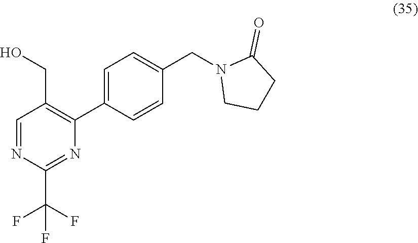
C1CN(CC2=CC=C(C3=C(CO)C=NC(C(F)(F)F)=N3)C=C2)C(=O)C1
